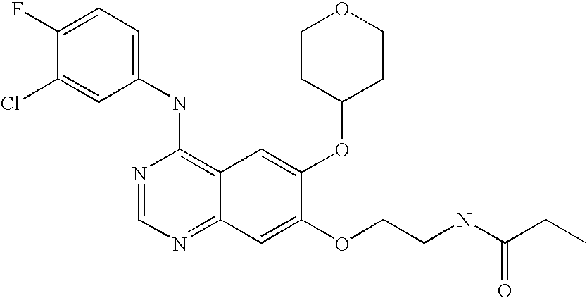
C1(NC2=C3C(=NC=N2)C=C(OCCNC(CC)=O)C(OC2CCOCC2)=C3)=CC=C(F)C(Cl)=C1
